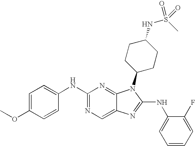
C1(NC2=CC=C(OC)C=C2)=NC=C2C(=N1)N(C1CCC(NS(=O)(C)=O)CC1)C(NC1=CC=CC=C1F)=N2
